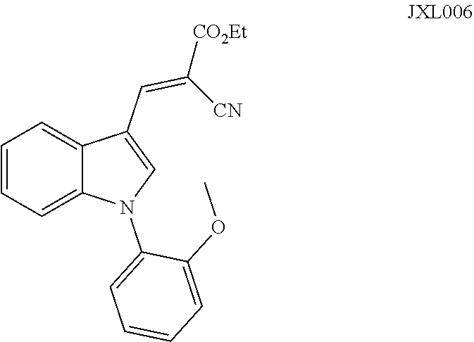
C1=C2C(C=C([CO2Et])[CN])=CN(C3=CC=CC=C3OC)C2=CC=C1
